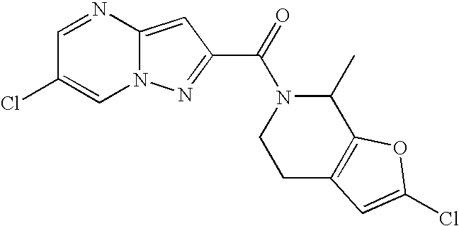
C1=NC2=CC(C(=O)N3C(C)C4=C(CC3)C=C(Cl)O4)=NN2C=C1Cl
